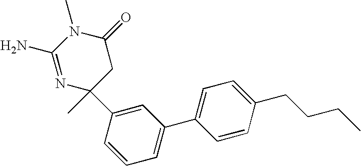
N1=C(N)N(C)C(=O)CC1(C)C1=CC(C2=CC=C(CCCC)C=C2)=CC=C1
